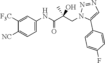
N1(CC(C(NC2=CC=C([NC])C([F3C])=C2)=O)(O)C)C(C2=CC=C(F)C=C2)=CN=N1
